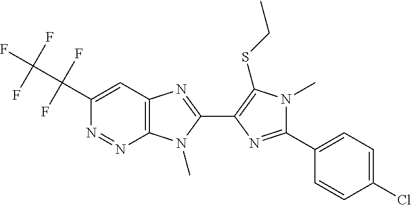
C1(Cl)=CC=C(C2=NC(C3=NC4=C(N=NC(C(F)(F)C(F)(F)F)=C4)N3C)=C(SCC)N2C)C=C1
